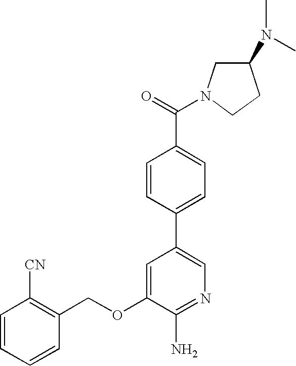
C1=CC=CC(COC2=CC(C3=CC=C(C(=O)N4CC(N(C)C)CC4)C=C3)=CN=C2N)=C1[CN]
